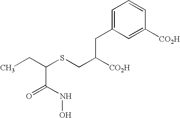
CCC(SCC([CO2H])CC1=CC=CC([CO2H])=C1)C(NO)=O
